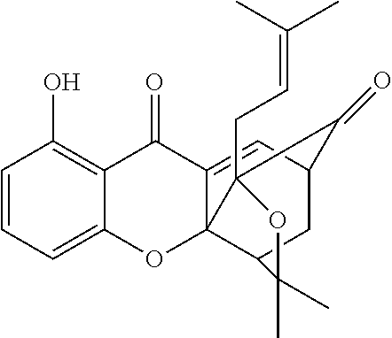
C12=C(O)C=CC=C1OC13C(=CC4CC1C(C)(C)OC3(CC=C(C)C)C4=O)C2=O
